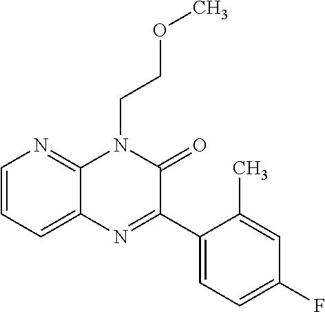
C1=CC=C2C(=N1)N(CCOC)C(=O)C(C1=CC=C(F)C=C1C)=N2
